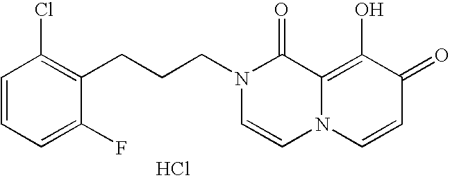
C(N1C=CN2C(=C(O)C(=O)C=C2)C1=O)CCC1=C(Cl)C=CC=C1F.Cl
